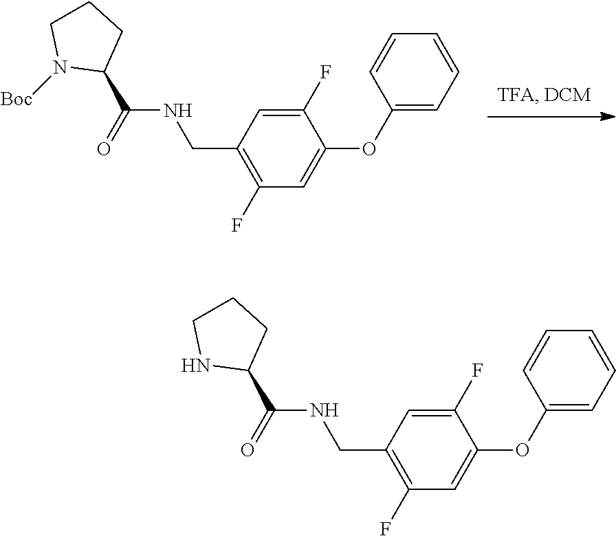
C1=C(OC2=CC=CC=C2)C(F)=CC(CNC(C2CCCN2)=O)=C1F.C1=C(OC2=CC=CC=C2)C(F)=CC(CNC(C2CCCN2[Boc])=O)=C1F
